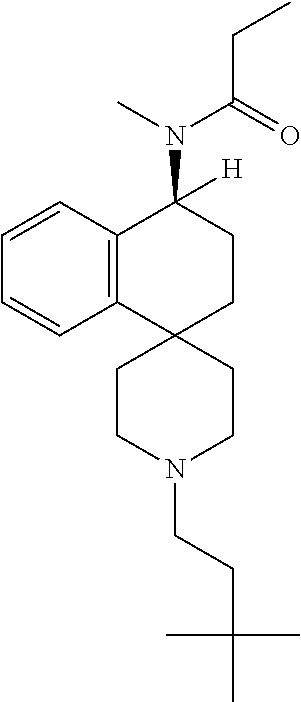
C12=C(C=CC=C1)C(N(C(CC)=O)C)([H])CCC21CCN(CCC(C)(C)C)CC1
